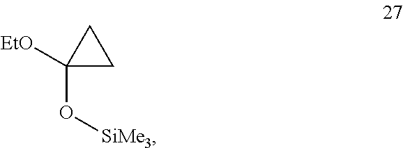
C1C(O[SiMe3])([EtO])C1
